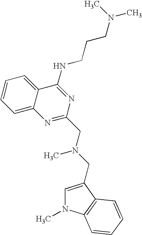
C1=C2C(=CC=C1)C(NCCCN(C)C)=NC(CN(CC1=CN(C)C3=C1C=CC=C3)C)=N2
